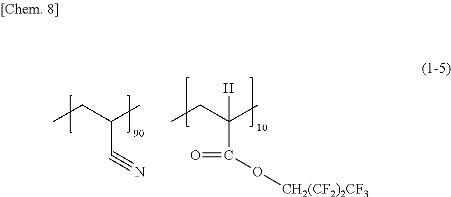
CCC(C)C#N.CCC(C)(C(O[CH2(CF2)2CF3])=O)[H]
